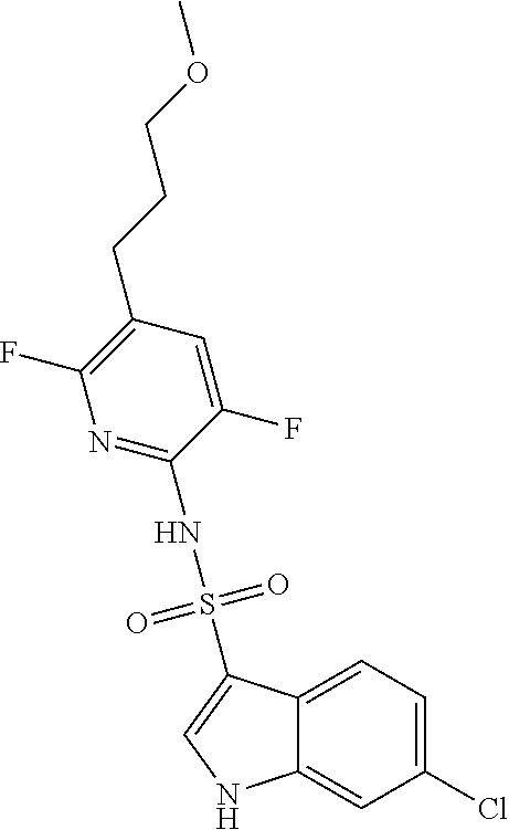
C12=CC=C(Cl)C=C1NC=C2S(NC1=NC(F)=C(CCCOC)C=C1F)(=O)=O
